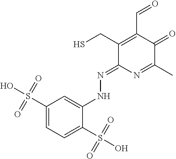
C1(CS)=C(C=O)C(=O)C(C)=NC1=NNC1=CC(S(O)(=O)=O)=CC=C1S(O)(=O)=O
